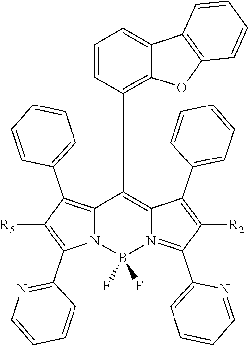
C12=C(C3=CC=CC=C3)C([R5])=C(C3=NC=CC=C3)N1B(F)(F)N1=C(C3=CC=CC=N3)C([R2])=C(C3=CC=CC=C3)C1=C2C1=C2C(=CC=C1)C1=C(O2)C=CC=C1
